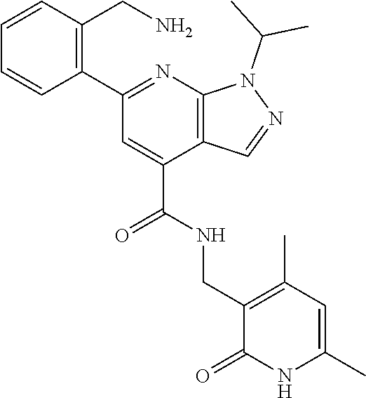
C1=CC(CN)=C(C2=NC3=C(C(C(NCC4=C(C)C=C(C)NC4=O)=O)=C2)C=NN3C(C)C)C=C1
